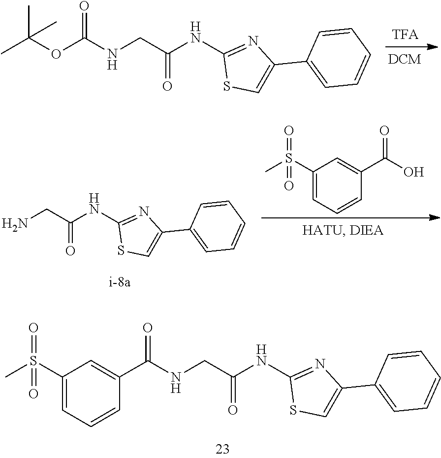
CC(OC(NCC(NC1=NC(C2=CC=CC=C2)=CS1)=O)=O)(C)C.N(CC(NC1=NC(C2=CC=CC=C2)=CS1)=O)C(=O)C1=CC(S(=O)(C)=O)=CC=C1.NCC(NC1=NC(C2=CC=CC=C2)=CS1)=O.CS(C1=CC=CC(C(O)=O)=C1)(=O)=O
